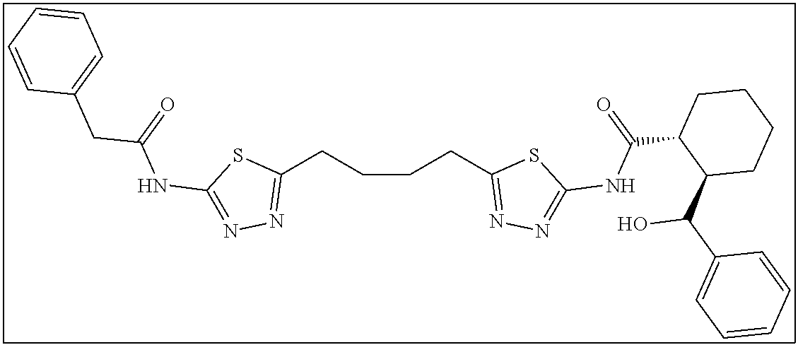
C1(CCCCC2=NN=C(NC(=O)C3C(C(O)C4=CC=CC=C4)CCCC3)S2)=NN=C(NC(CC2=CC=CC=C2)=O)S1
